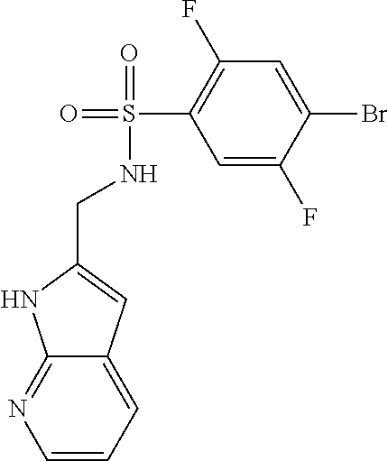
C1=CC=C2C(=N1)NC(CNS(=O)(=O)C1=C(F)C=C(Br)C(F)=C1)=C2
